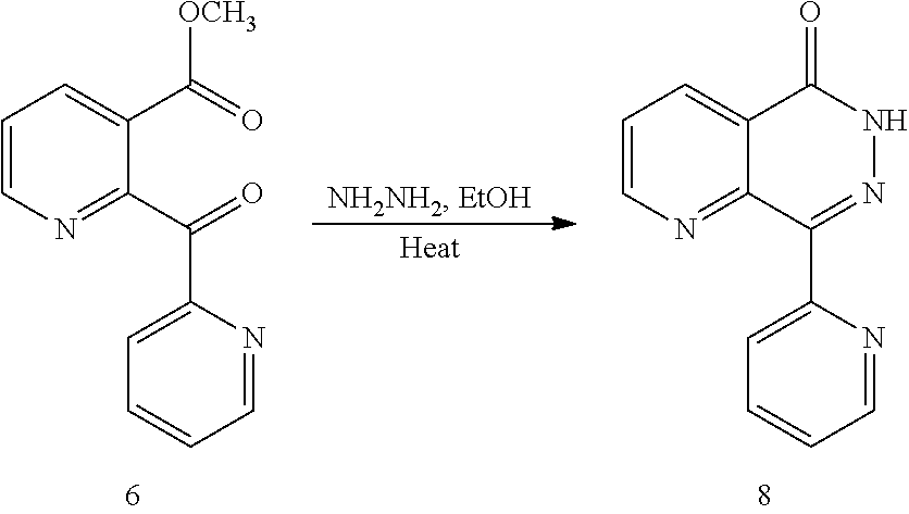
C1=NC(C(C2=NC=CC=C2C(=O)[OCH3])=O)=CC=C1.C1=NC(C2=NNC(=O)C3=CC=CN=C23)=CC=C1
